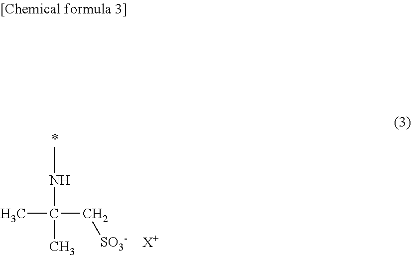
CC(NC)(C[SO3-])C.[X+]
